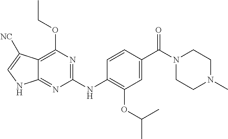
C1(NC2=C(OC(C)C)C=C(C(N3CCN(C)CC3)=O)C=C2)=NC(OCC)=C2C(=N1)NC=C2[NC]
